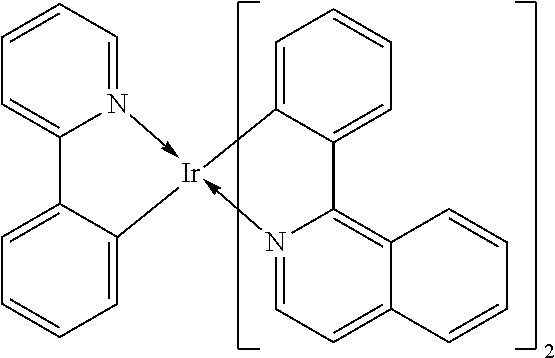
N12->[Ir]3(-N4=CC=CC=C4C4=CC=CC=C43)C3=CC=CC=C3C1=C1C(=CC=2)C=CC=C1
